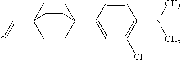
C12(C=O)CCC(C3=CC(Cl)=C(N(C)C)C=C3)(CC1)CC2
